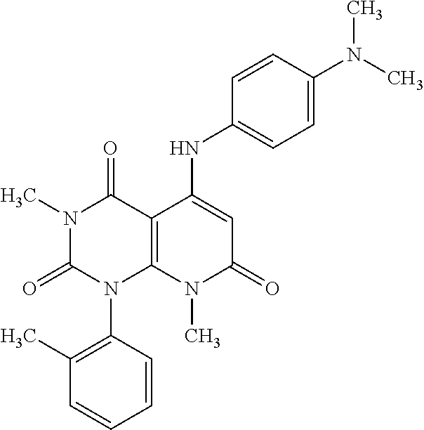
N1(C)C(=O)N(C2=C(C)C=CC=C2)C2=C(C1=O)C(NC1=CC=C(N(C)C)C=C1)=CC(=O)N2C
